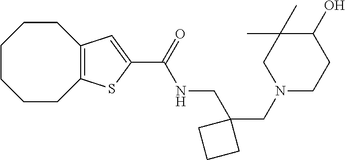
C1CCCC2=C(CC1)C=C(C(=O)NCC1(CN3CCC(O)C(C)(C)C3)CCC1)S2
